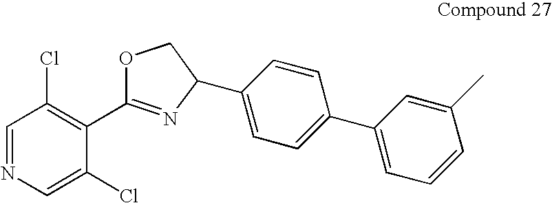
C1=NC=C(Cl)C(C2=NC(C3=CC=C(C4=CC=CC(C)=C4)C=C3)CO2)=C1Cl
